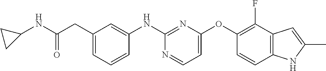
C1(NC(CC2=CC=CC(NC3=NC(OC4=C(F)C5=C(C=C4)NC(C)=C5)=CC=N3)=C2)=O)CC1
